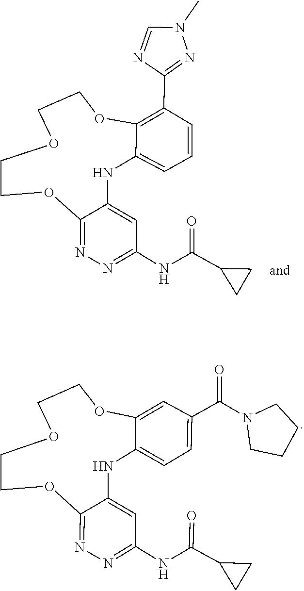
N1(C)C=NC(C2=C3OCCOCCOC4=NN=C(NC(C5CC5)=O)C=C4NC3=CC=C2)=N1.C1CN(C(C2=CC=C3NC4=CC(NC(C5CC5)=O)=NN=C4OCCOCCOC3=C2)=O)CC1
